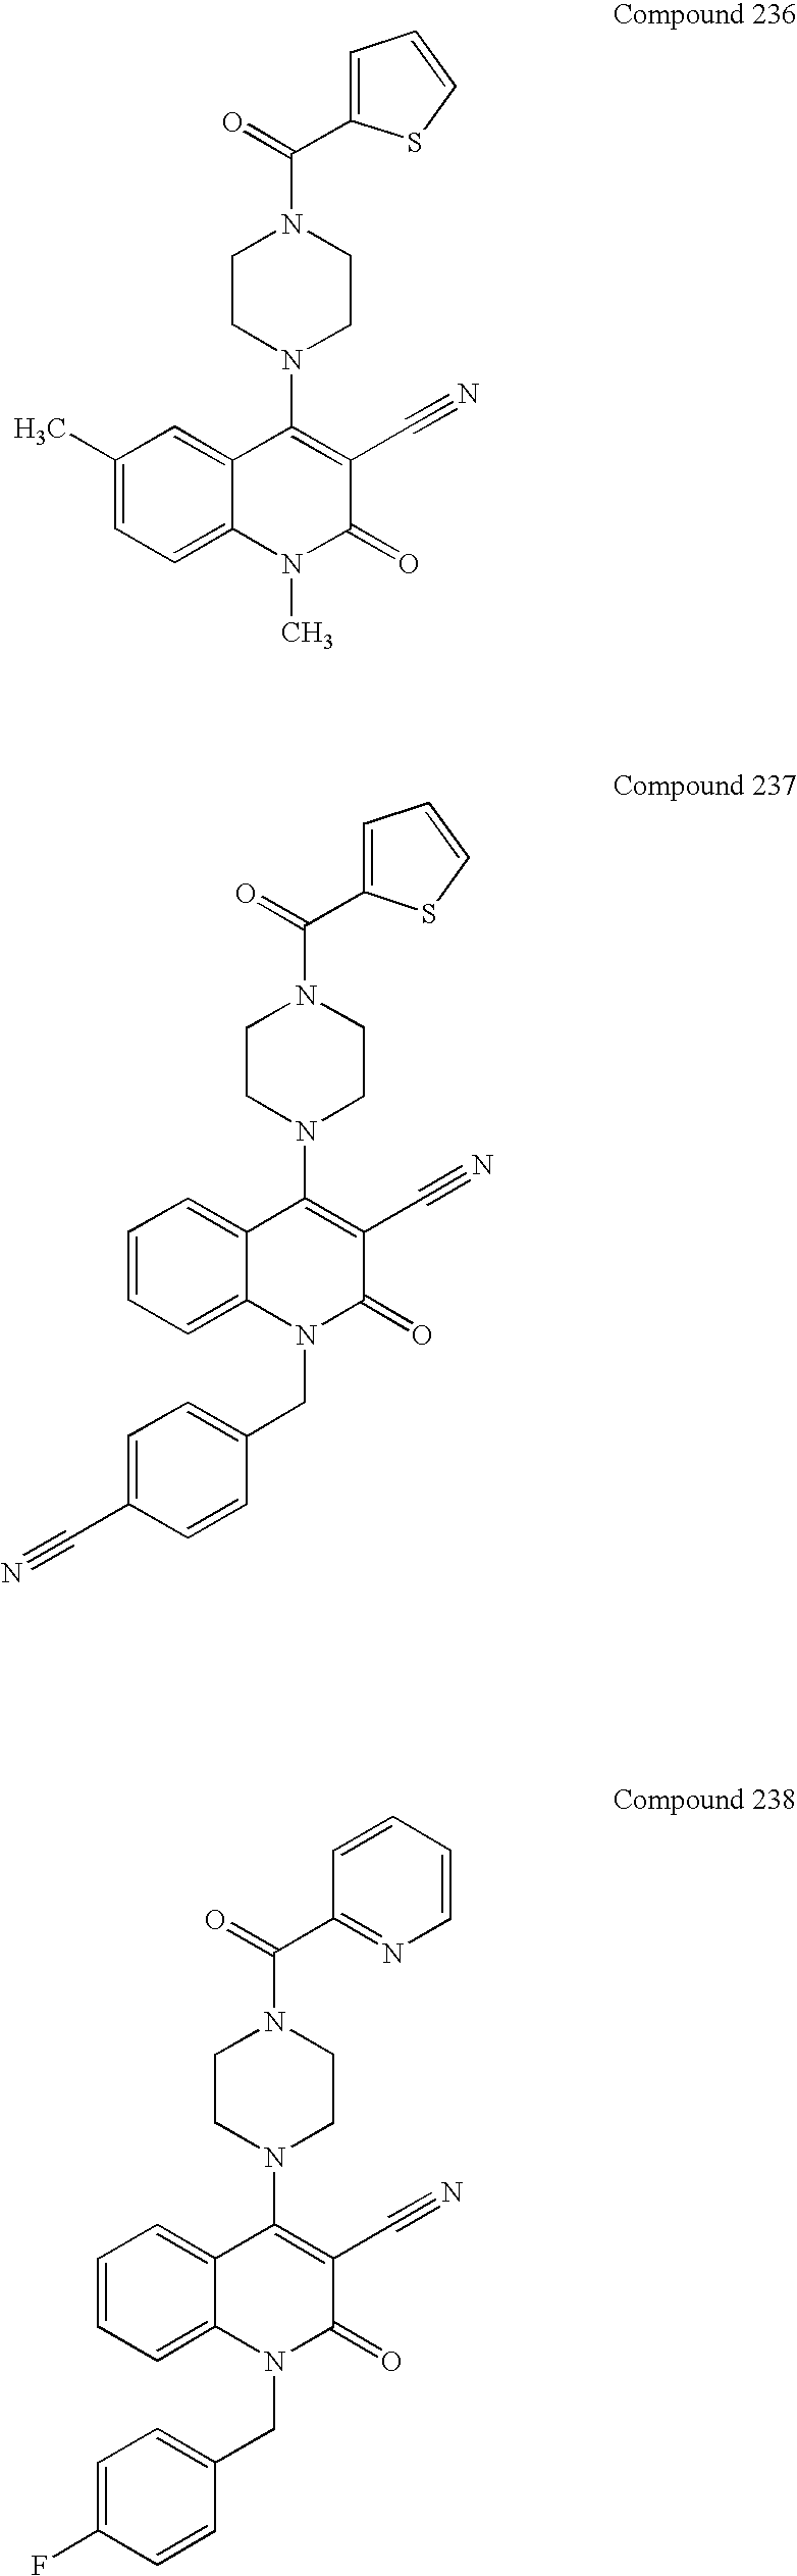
C1CN(C2=C(C#N)C(=O)N(C)C3=CC=C(C)C=C23)CCN1C(=O)C1=CC=CS1.C1CN(C2=C(C#N)C(=O)N(CC3=CC=C(C#N)C=C3)C3=CC=CC=C23)CCN1C(=O)C1=CC=CS1.C1CN(C2=C(C#N)C(=O)N(CC3=CC=C(F)C=C3)C3=CC=CC=C23)CCN1C(=O)C1=NC=CC=C1
